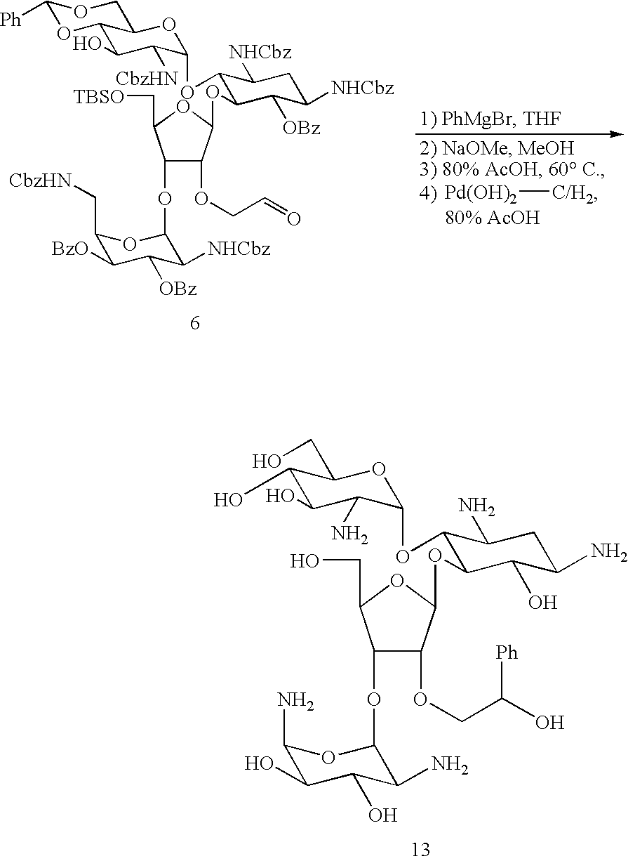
C1([Ph])OC2C(O)C([CbzHN])C(OC3C(OC4C(OCC=O)C(OC5C([NHCbz])C([OBz])C([BzO])C(C[CbzHN])O5)C(C[TBSO])O4)C([OBz])C([NHCbz])CC3[NHCbz])OC2CO1.[Pd(OH)2][C/H2].[80% AcOH].C(C1C(O)C(O)C(N)C(OC2C(OC3C(OCC(O)[Ph])C(OC4C(N)C(O)C(O)C(N)O4)C(CO)O3)C(O)C(N)CC2N)O1)O
